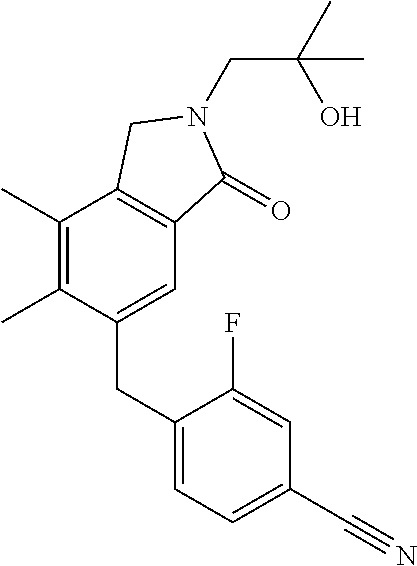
C(N1C(=O)C2=C(C(C)=C(C)C(CC3=CC=C(C#N)C=C3F)=C2)C1)C(O)(C)C
